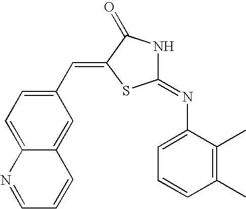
C1(C=C2SC(=NC3=CC=CC(C)=C3C)NC2=O)=CC=C2C(=C1)C=CC=N2
